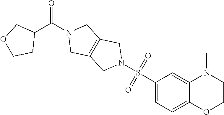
C1(S(N2CC3=C(C2)CN(C(C2COCC2)=O)C3)(=O)=O)=CC=C2C(=C1)N(C)CCO2
